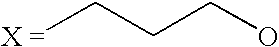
[X =]CCCO
